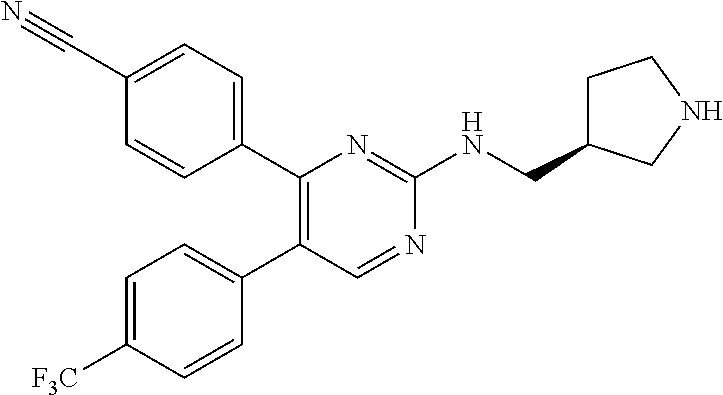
C1(C2=CC=C(C#N)C=C2)=C(C2=CC=C([F3C])C=C2)C=NC(NCC2CCNC2)=N1
